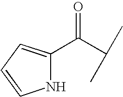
O=C(C(C)C)C1=CC=CN1
